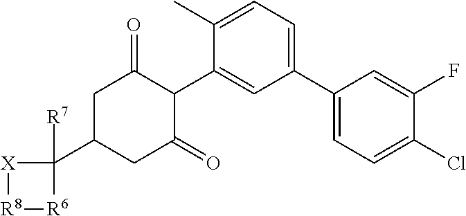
C1(C2=CC=C(Cl)C(F)=C2)=CC=C(C)C(C2C(=O)CC(C3([R7])[X][R8][R6]3)CC2=O)=C1
